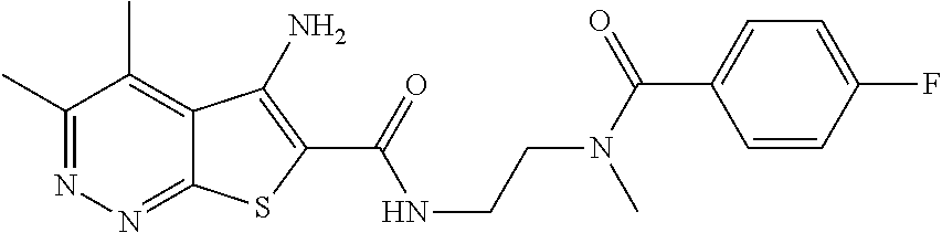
C1(C)=NN=C2C(=C1C)C(N)=C(C(=O)NCCN(C(=O)C1=CC=C(F)C=C1)C)S2
